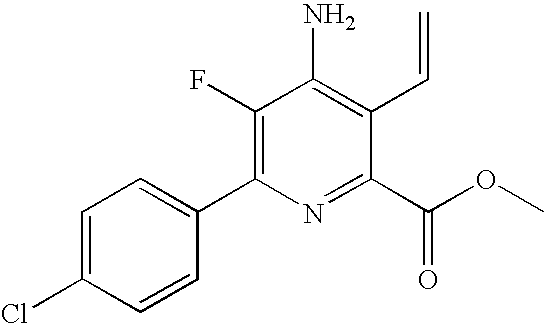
C1=C(Cl)C=CC(C2=C(F)C(N)=C(C=C)C(C(OC)=O)=N2)=C1
